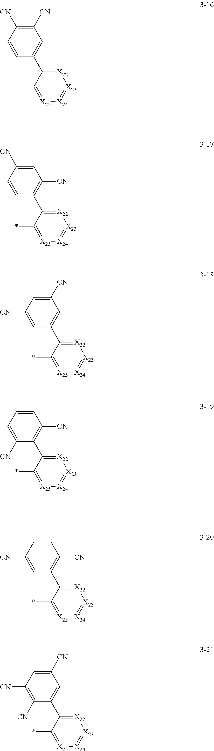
C1=CC(C2=[X22][X23]=[X24][X25]=C2)=CC([CN])=C1[CN].C1=CC(C2=[X22][X23]=[X24][X25]=C2*)=C([CN])C=C1[CN].C1([CN])=CC(C2=[X22][X23]=[X24][X25]=C2*)=CC([CN])=C1.C1=C([CN])C(C2=[X22][X23]=[X24][X25]=C2*)=C([CN])C=C1.C1([CN])=CC(C2=[X22][X23]=[X24][X25]=C2*)=C([CN])C=C1.C1([CN])=C([CN])C(C2=[X22][X23]=[X24][X25]=C2*)=CC([CN])=C1
